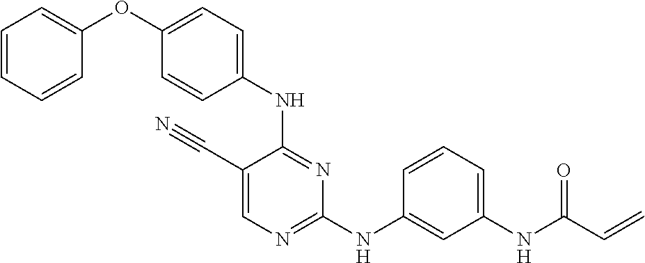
N(C1=NC(NC2=CC(NC(C=C)=O)=CC=C2)=NC=C1C#N)C1=CC=C(OC2=CC=CC=C2)C=C1
